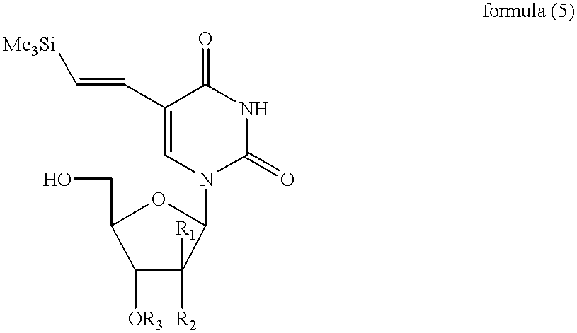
C1([OR3])C([R2])([R1])C(N2C(=O)NC(=O)C(C=C[Me3Si])=C2)OC1CO
